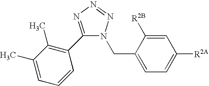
C1=C(C)C(C)=C(C2=NN=NN2CC2=CC=C([R2A])C=C2[R2B])C=C1
